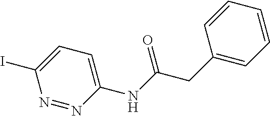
C1=CC=CC=C1CC(NC1=CC=C(I)N=N1)=O
